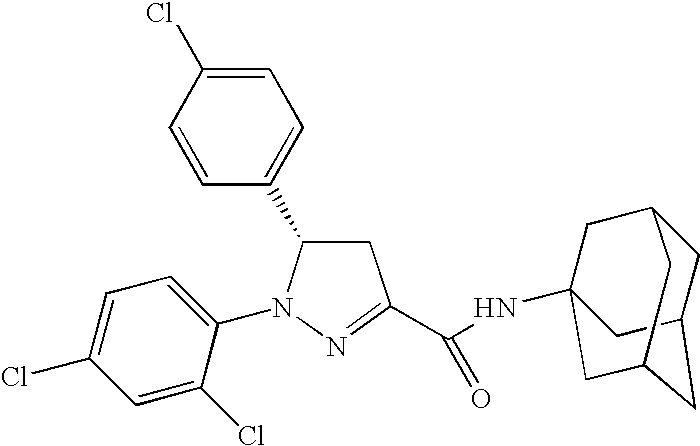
C1=C(Cl)C=CC(C2CC(C(NC34CC5CC(CC(C3)C5)C4)=O)=NN2C2=CC=C(Cl)C=C2Cl)=C1
